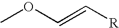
COC=C[R]
